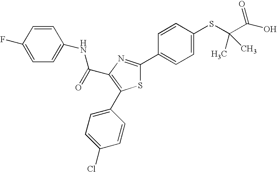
C(C1=C(C2=CC=C(Cl)C=C2)SC(C2=CC=C(SC(C(O)=O)(C)C)C=C2)=N1)(=O)NC1=CC=C(F)C=C1
